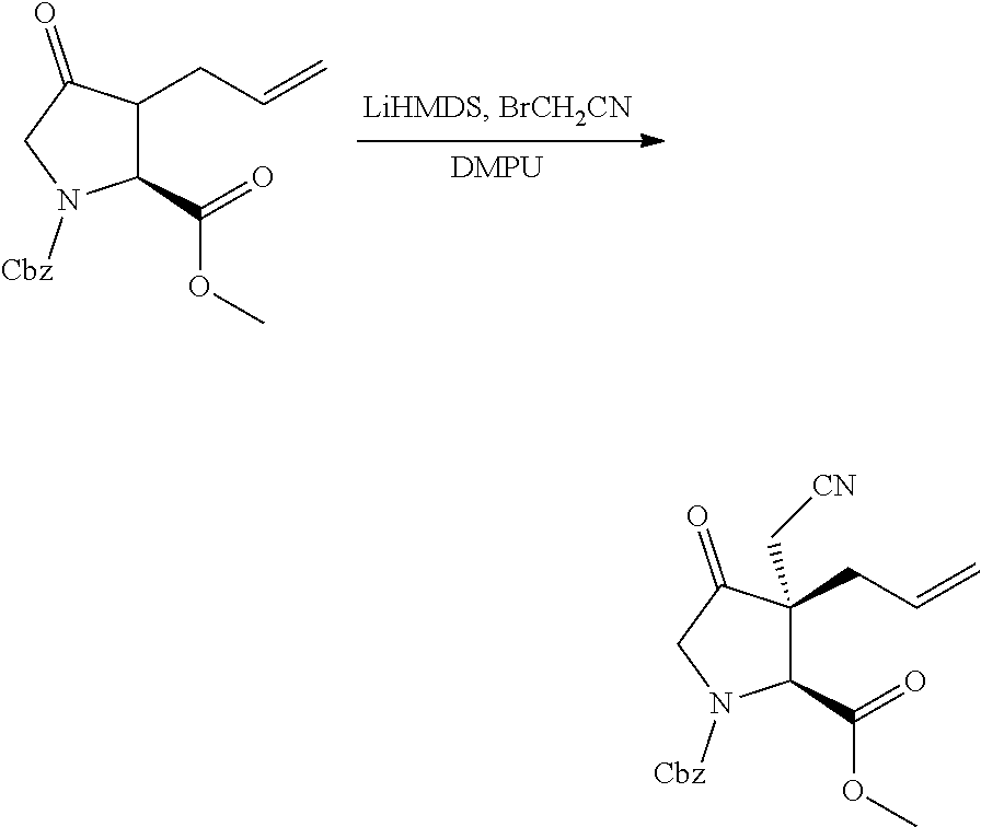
C1(CC=C)C(C(=O)OC)N([Cbz])CC1=O.C1(CC=C)(C[CN])C(C(=O)OC)N([Cbz])CC1=O
